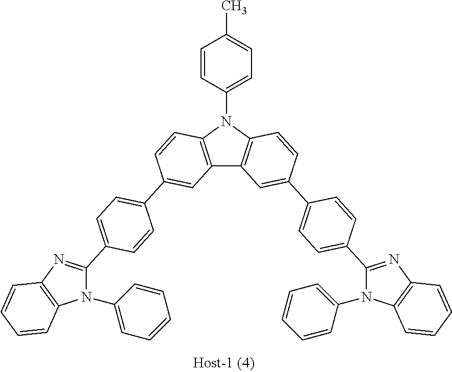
C12=C(N(C3=CC=C(C)C=C3)C3=C1C=C(C1=CC=C(C4=NC5=C(N4C4=CC=CC=C4)C=CC=C5)C=C1)C=C3)C=CC(C1=CC=C(C3=NC4=C(N3C3=CC=CC=C3)C=CC=C4)C=C1)=C2
